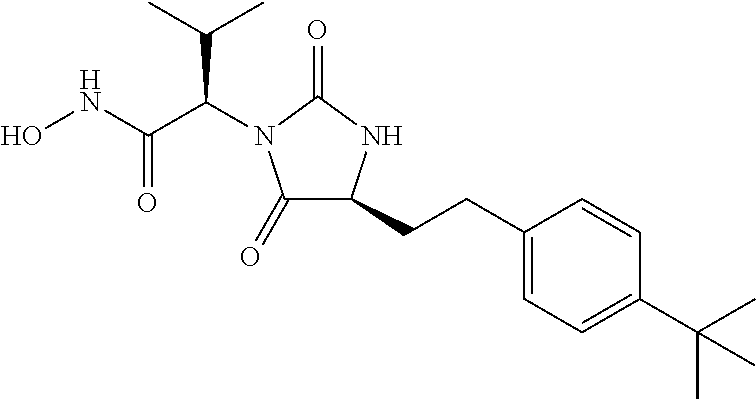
ONC(C(C(C)C)N1C(=O)C(CCC2=CC=C(C(C)(C)C)C=C2)NC1=O)=O
